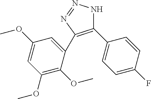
C1(C2=CC=C(F)C=C2)=C(C2=CC(OC)=CC(OC)=C2OC)N=NN1
